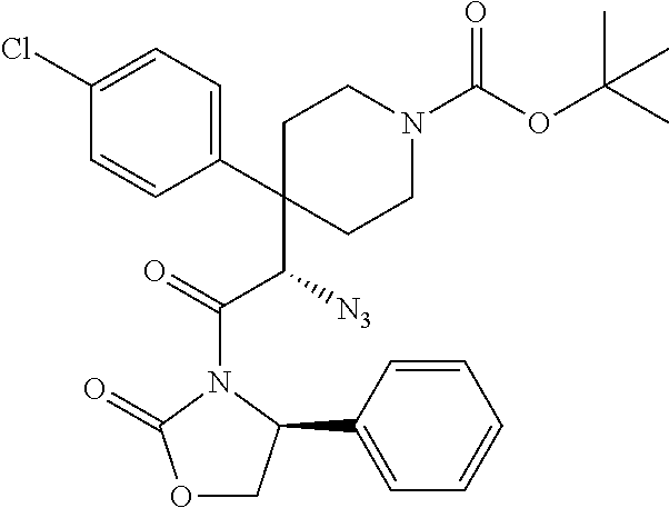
C1(C(C(N2C(=O)OCC2C2=CC=CC=C2)=O)[N3])(C2=CC=C(Cl)C=C2)CCN(C(OC(C)(C)C)=O)CC1
